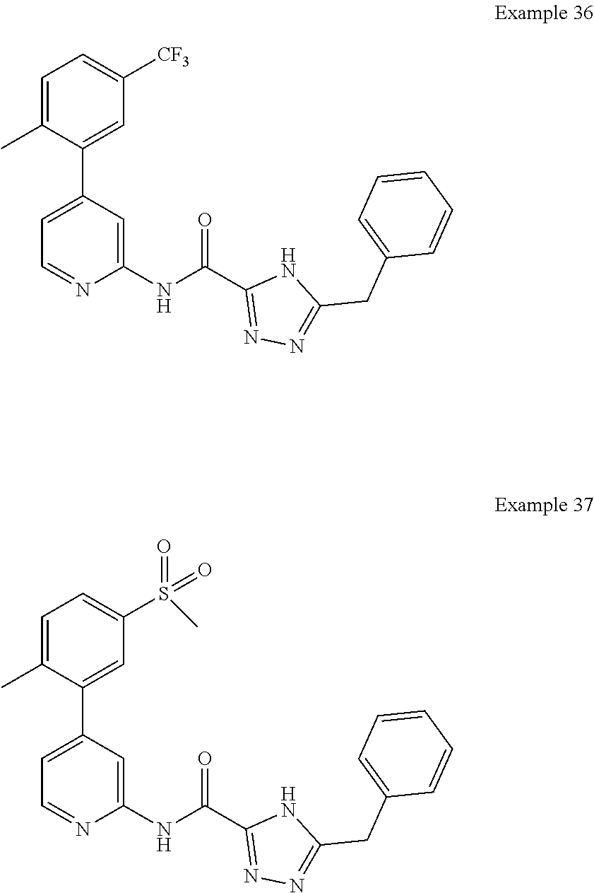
C1=C(C2=CC([CF3])=CC=C2C)C=C(NC(C2=NN=C(CC3=CC=CC=C3)N2)=O)N=C1.C1=C(C2=CC(S(=O)(=O)C)=CC=C2C)C=C(NC(C2=NN=C(CC3=CC=CC=C3)N2)=O)N=C1
